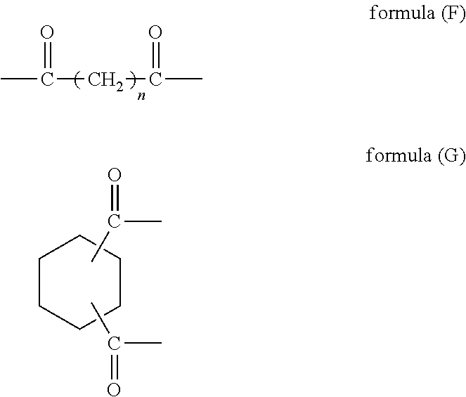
C(CC(C)=O)(C)=O.CC(C)=O.C1CCCCC1.CC(C)=O
